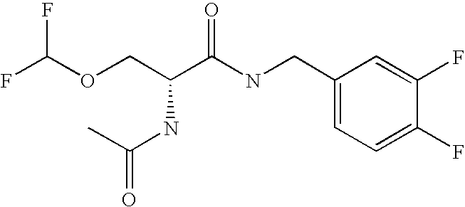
C1(CNC(C(COC(F)F)NC(=O)C)=O)=CC=C(F)C(F)=C1
